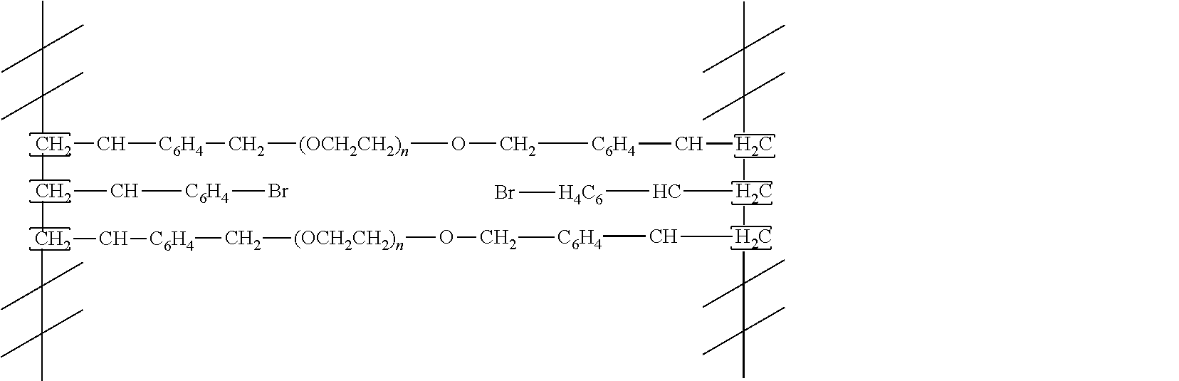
CC(C)(C)C(C)(C)C(C(C[C6H4]Br)C)C[C6H4]C[(OCH2CH2)n]OC[C6H4]CC(C(C(C[C6H4]CO[(OCH2CH2)n]C[C6H4]CCC(C)(C)C(C)(C)C)C(C)(C)C(C)(C)C)C[H4C6]Br)C(C)(C)C(C)(C)C
